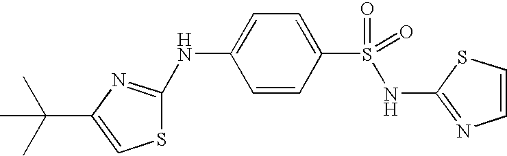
C1=CC(S(NC2=NC=CS2)(=O)=O)=CC=C1NC1=NC(C(C)(C)C)=CS1
